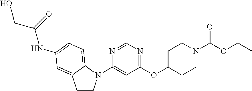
N1=CN=C(OC2CCN(C(OC(C)C)=O)CC2)C=C1N1CCC2=CC(NC(=O)CO)=CC=C12
